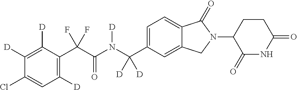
C1([D])=C([D])C(C(C(N(C(C2=CC=C3C(=C2)CN(C2C(=O)NC(=O)CC2)C3=O)([D])[D])[D])=O)(F)F)=C([D])C=C1Cl
